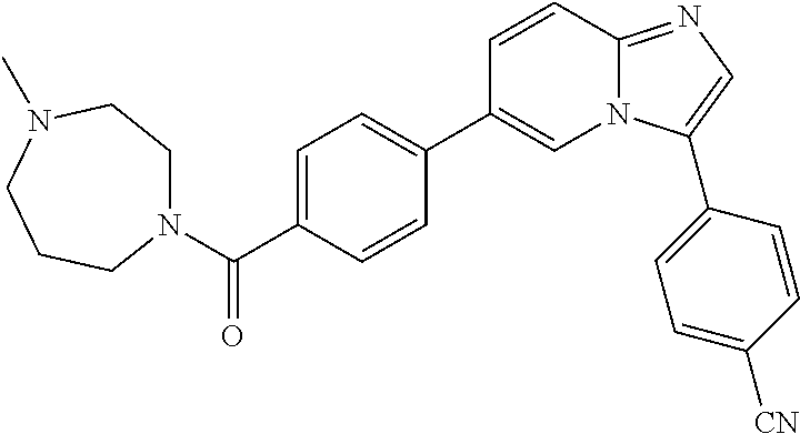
C1=C(C(N2CCN(C)CCC2)=O)C=CC(C2=CN3C(=NC=C3C3=CC=C([CN])C=C3)C=C2)=C1
